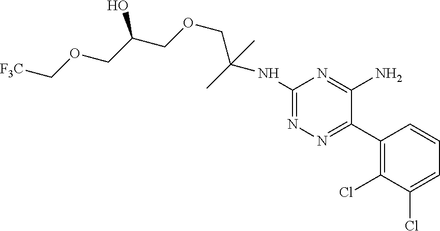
C(OCC(COCC(NC1=NN=C(C2=C(Cl)C(Cl)=CC=C2)C(N)=N1)(C)C)O)[F3C]
